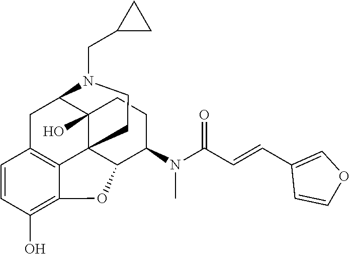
C1=CC(O)=C2C3=C1CC1C4(O)C3(C(C(N(C(C=CC3=COC=C3)=O)C)CC4)O2)CCN1CC1CC1
